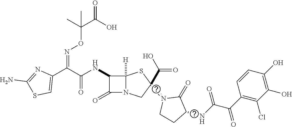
C(=O)(NC1C(=O)N2C1([H])SC(=N1CCC(NC(C(C3=C(Cl)C(O)=C(O)C=C3)=O)=O)C1=O)(C(O)=O)C2)C(C1=CSC(N)=N1)=NOC(C(O)=O)(C)C
